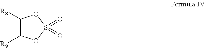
C1([R8])C([R9])OS(=O)(=O)O1
